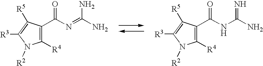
C1([R4])=C(C(N=C(N)N)=O)C([R5])=C([R3])N1[R2].C1([R4])=C(C(NC(N)=N)=O)C([R5])=C([R3])N1[R2]
